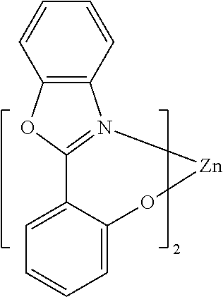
[Zn]1N2=C(OC3=C2C=CC=C3)C2=CC=CC=C2O1
